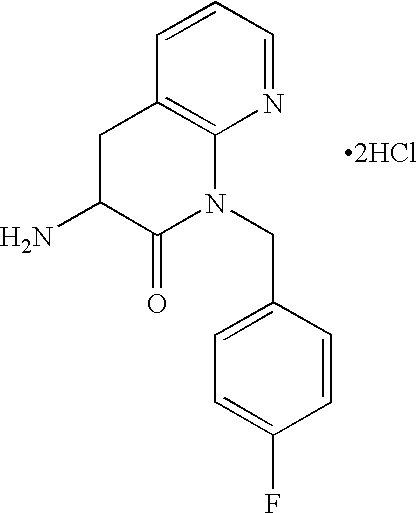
NC1C(=O)N(CC2=CC=C(F)C=C2)C2=C(C1)C=CC=N2.[2HCl]
